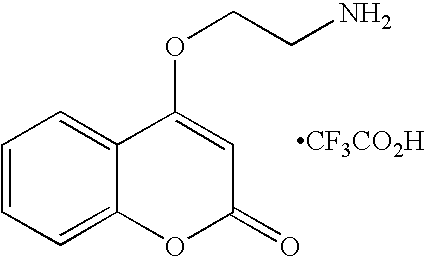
[CF3CO2H].C1=CC=C2C(=C1)C(OCCN)=CC(=O)O2
